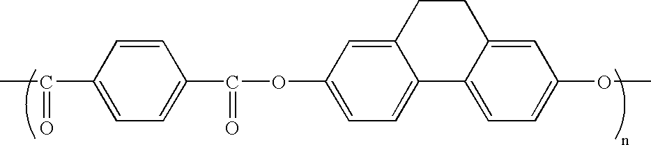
C1=CC(C(C)=O)=CC=C1C(=O)OC1=CC=C2C(=C1)CCC1=CC(OC)=CC=C21
